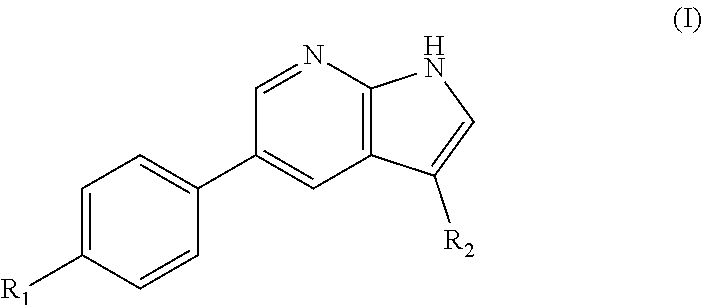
C1=NC2=C(C=C1C1=CC=C([R1])C=C1)C([R2])=CN2
